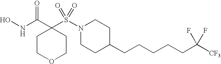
N(C(C1(S(N2CCC(CCCCCC([CF3])(F)F)CC2)(=O)=O)CCOCC1)=O)O
